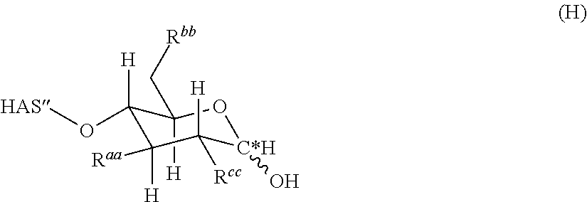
C1(C[Rbb])([H])C(O[HAS])([H])C([Raa])([H])C([H])([Rcc])[C*H](O)O1
